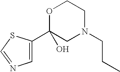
O1C(C2=CN=CS2)(O)CN(CCC)CC1
